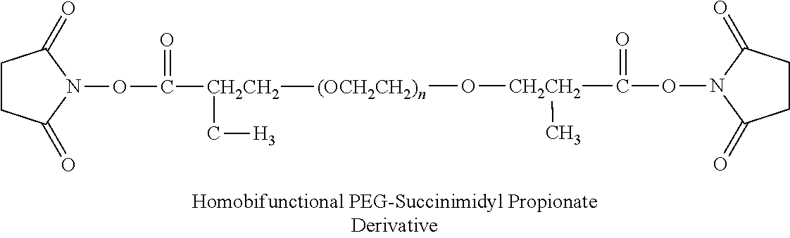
O(N1C(=O)CCC1=O)C([CH2CH2](C)O[(OCH2CH2)n][CH2CH2](C(ON1C(=O)CCC1=O)=O)C[H3])=O
